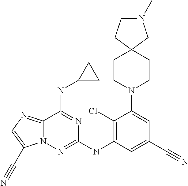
C1(Cl)=C(NC2=NN3C(=NC=C3C#N)C(NC3CC3)=N2)C=C(C#N)C=C1N1CCC2(CC1)CN(C)CC2
